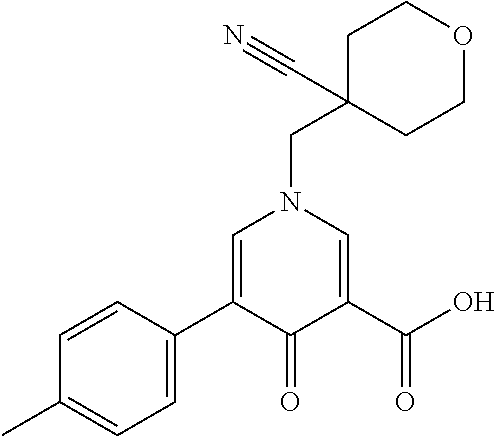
C1C(CN2C=C(C3=CC=C(C)C=C3)C(=O)C(C(O)=O)=C2)(C#N)CCOC1
